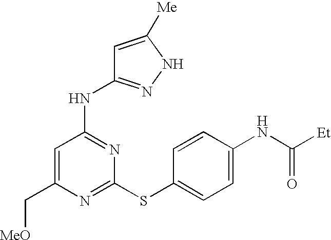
C1(C[MeO])=CC(NC2=NNC([Me])=C2)=NC(SC2=CC=C(NC([Et])=O)C=C2)=N1
